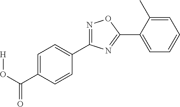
[H]OC(C1=CC=C(C2=NOC(C3=CC=CC=C3C)=N2)C=C1)=O
